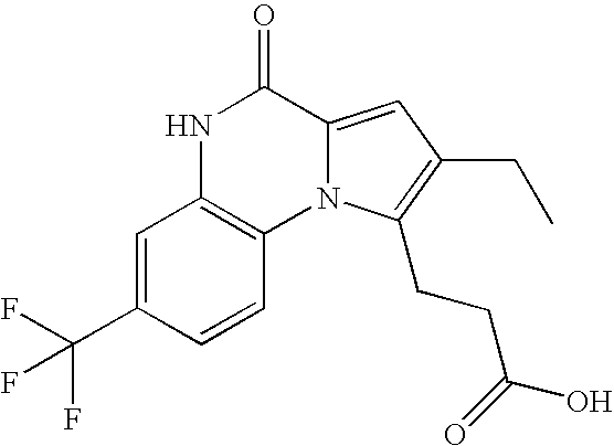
C1=C(C(F)(F)F)C=CC2=C1NC(=O)C1=CC(CC)=C(CCC(O)=O)N21
